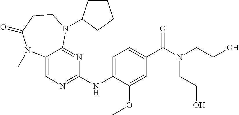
C1(NC2=NC=C3C(=N2)N(C2CCCC2)CCC(=O)N3C)=CC=C(C(N(CCO)CCO)=O)C=C1OC
